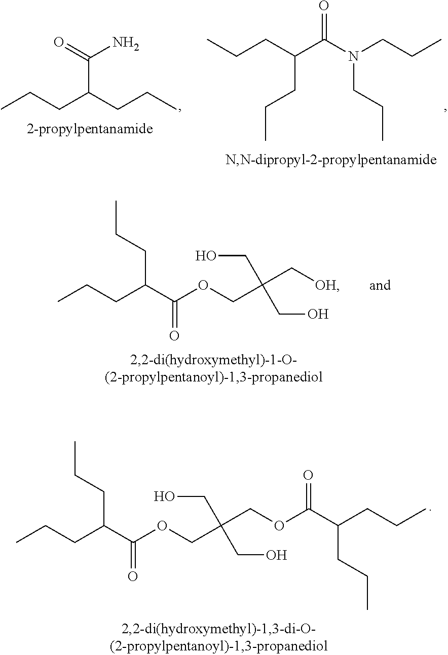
CCCC(C(OCC(COC(C(CCC)CCC)=O)(CO)CO)=O)CCC.CCCC(CCC)C(=O)N.CCCC(C(N(CCC)CCC)=O)CCC.CCCC(C(OCC(C[OH])(CO)CO)=O)CCC
